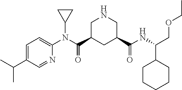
C1=C(C(C)C)C=NC(N(C(C2CC(C(NC(COCC)C3CCCCC3)=O)CNC2)=O)C2CC2)=C1
